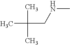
CC(C)(C)CNC
